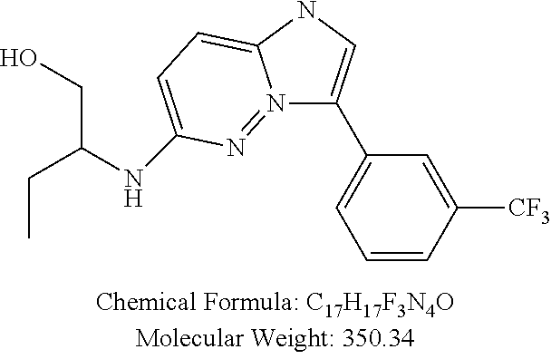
C1=CC([CF3])=CC(C2=CNC3=CC=C(NC(CC)CO)N=N23)=C1
